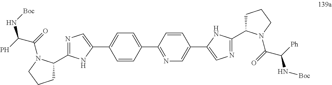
N1=C(C2CCCN2C(=O)C(P)N[Boc])NC(C2=CC=C(C3=NC=C(C4=CN=C(C5CCCN5C(=O)C([Ph])N[Boc])N4)C=C3)C=C2)=C1
